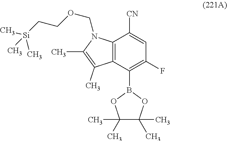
C12=C(C(B3OC(C)(C)C(C)(C)O3)=C(F)C=C1[CN])C(C)=C(C)N2COCC[Si](C)(C)C
